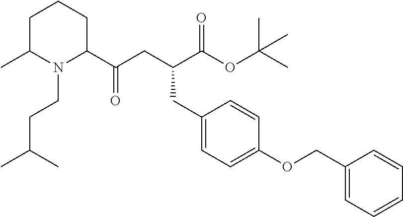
C1C(C)N(CCC(C)C)C(C(CC(C(OC(C)(C)C)=O)CC2=CC=C(OCC3=CC=CC=C3)C=C2)=O)CC1
